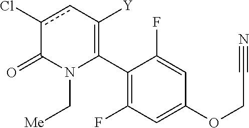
C1(C2=C([Y])cc(Cl)C(=O)N2C[Me])=C(F)C=C(OCC#N)C=C1F
